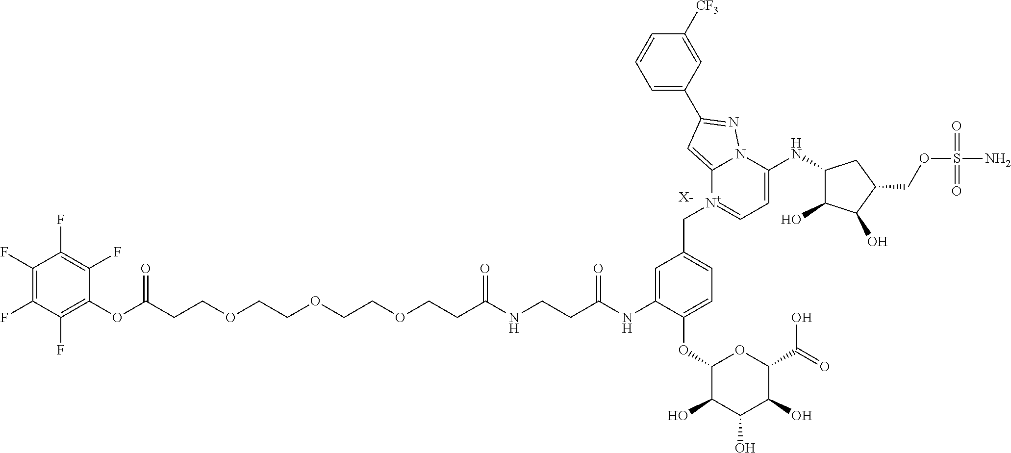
[X-].C(CCOCCOCCOCCC(NCCC(NC1=CC(C[N+]2=CC=C(NC3C(O)C(O)C(COS(N)(=O)=O)C3)N3C2=CC(C2=CC=CC([CF3])=C2)=N3)=CC=C1OC1C(O)C(O)C(O)C(C(=O)O)O1)=O)=O)(OC1=C(F)C(F)=C(F)C(F)=C1F)=O
